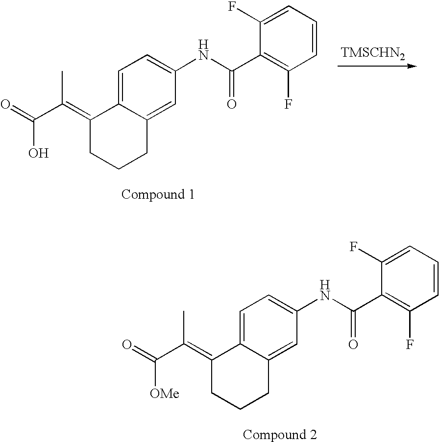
C1=C2C(=CC(NC(C3=C(F)C=CC=C3F)=O)=C1)CCCC2=C(C(=O)O)C.C1=C2C(=CC(NC(C3=C(F)C=CC=C3F)=O)=C1)CCCC2=C(C(=O)[OMe])C
